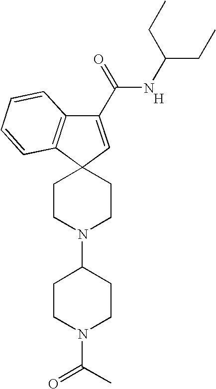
[H].C1(C(=O)NC(CC)CC)=CC2(C3=C1C=CC=C3)CCN(C1CCN(C(C)=O)CC1)CC2
